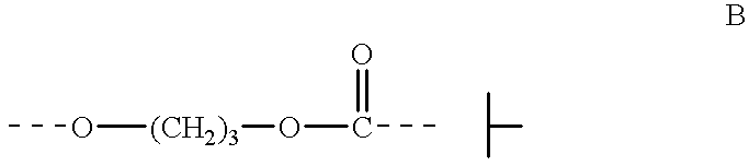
O([(CH2)3]OC(C)=O)C.CC(C)C
